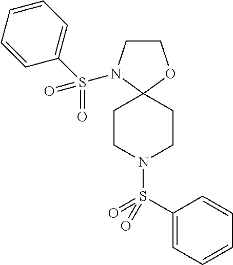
C1CN(S(C2=CC=CC=C2)(=O)=O)C2(O1)CCN(S(C1=CC=CC=C1)(=O)=O)CC2
